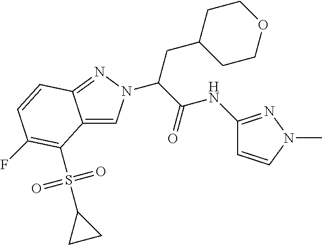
C12=CN(C(C(NC3=NN(C)C=C3)=O)CC3CCOCC3)N=C1C=CC(F)=C2S(C1CC1)(=O)=O
